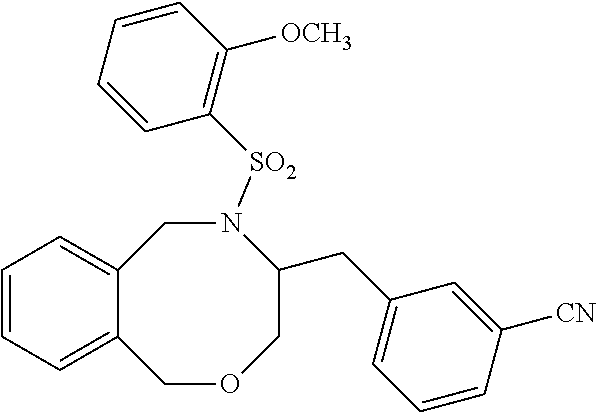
C12=CC=CC=C1COCC(CC1=CC=CC([CN])=C1)N([SO2]C1=C([OCH3])C=CC=C1)C2
